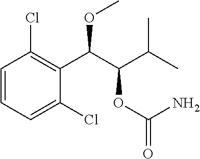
C1=CC=C(Cl)C(C(C(C(C)C)OC(=O)N)OC)=C1Cl
